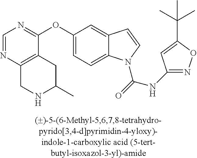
C1=NC2=C(C(OC3=CC=C4C(=C3)C=CN4C(=O)NC3=NOC(C(C)(C)C)=C3)=N1)CC(C)NC2
